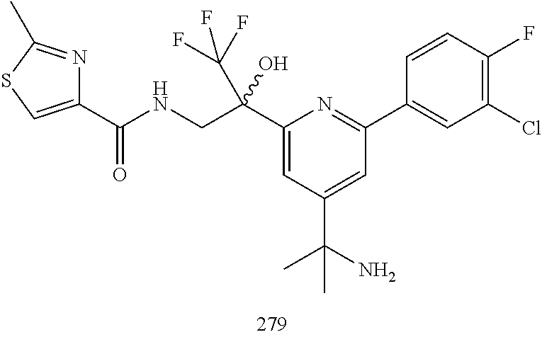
C1(C(CNC(=O)C2=CSC(C)=N2)(C(F)(F)F)O)=CC(C(N)(C)C)=CC(C2=CC(Cl)=C(F)C=C2)=N1
